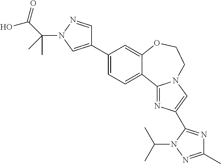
OC(=O)C(C)(N1C=C(C2=CC=C3C(=C2)OCCN2C3=NC(C3=NC(C)=NN3C(C)C)=C2)C=N1)C
